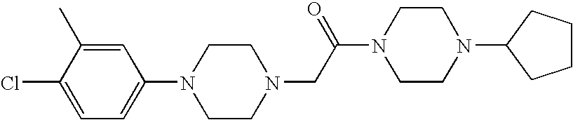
C1=C(C)C(Cl)=CC=C1N1CCN(CC(N2CCN(C3CCCC3)CC2)=O)CC1
